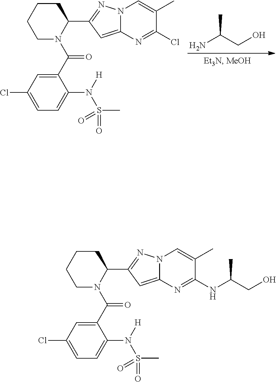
NC(CO)C.C1N(C(C2=CC(Cl)=CC=C2N([H])S(=O)(C)=O)=O)C(C2=NN3C(=C2)N=C(Cl)C(C)=C3)CCC1.C1N(C(C2=CC(Cl)=CC=C2N([H])S(=O)(C)=O)=O)C(C2=NN3C(=C2)N=C(NC(CO)C)C(C)=C3)CCC1
